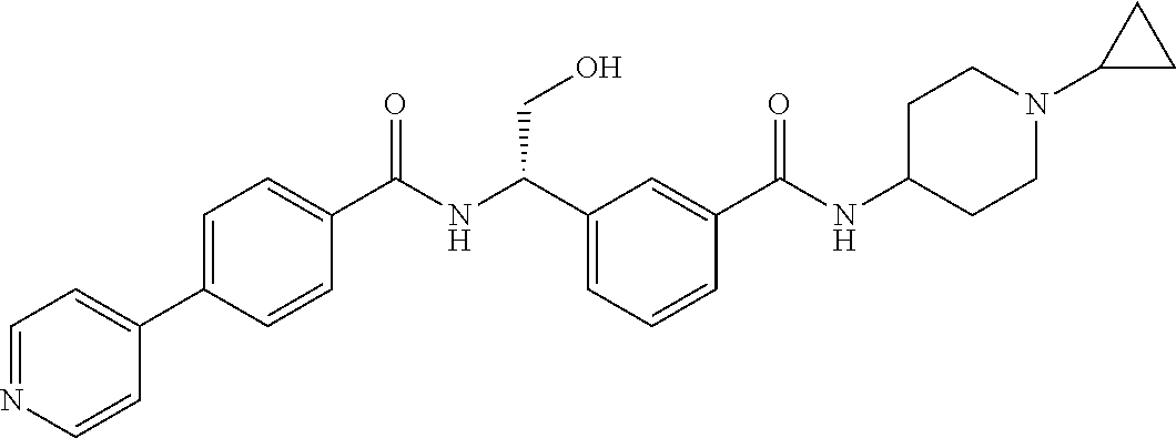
C1=NC=CC(C2=CC=C(C(NC(C3=CC=CC(C(NC4CCN(C5CC5)CC4)=O)=C3)CO)=O)C=C2)=C1
